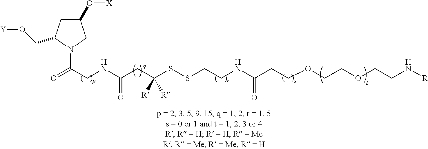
C1(O[X])CC(CO[Y])N(C(CNC(CC(SSCCNC(CCOCCOCCN[R])=O)([R])[R])=O)=O)C1
